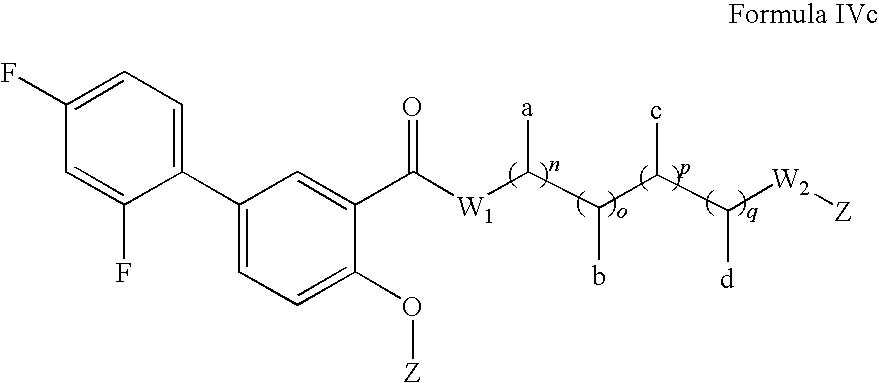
C1(C2=CC=C(O[Z])C(C([W1]C(C(b)C(c)C([W2][Z])[d])[a])=O)=C2)=CC=C(F)C=C1F
